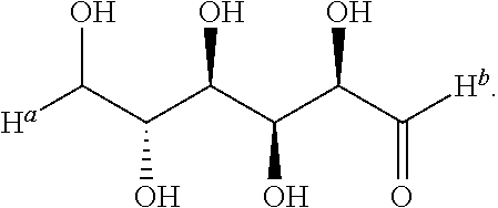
[Ha]C(C(C(C(C(C([Hb])=O)O)O)O)O)O
